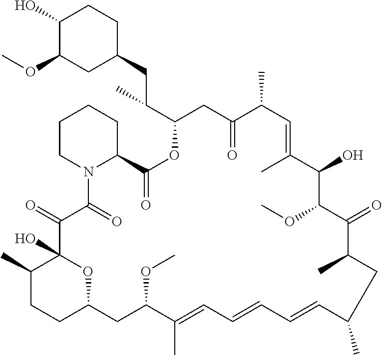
C1(C)C=CC=CC=C(C)C(OC)CC2CCC(C)C(O)(O2)C(=O)C(=O)N2C(CCCC2)C(=O)OC(C(CC2CCC(O)C(OC)C2)C)CC(=O)C(C)C=C(C)C(O)C(OC)C(=O)C(C)C1
